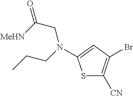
S1C([CN])=C(Br)C=C1N(CC([MeHN])=O)CCC
